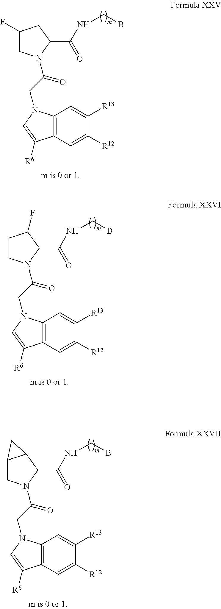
C1(F)CN(C(CN2C3=C(C=C([R12])C([R13])=C3)C([R6])=C2)=O)C(C(NCB)=O)C1.C1CN(C(CN2C3=C(C=C([R12])C([R13])=C3)C([R6])=C2)=O)C(C(NCB)=O)C1F.C12CN(C(CN3C4=C(C=C([R12])C([R13])=C4)C([R6])=C3)=O)C(C(NCB)=O)C1C2
